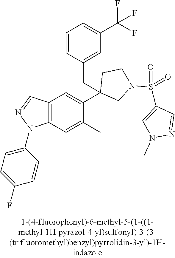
C12=C(C=C(C)C(C3(CC4=CC(C(F)(F)F)=CC=C4)CN(S(C4=CN(C)N=C4)(=O)=O)CC3)=C1)N(C1=CC=C(F)C=C1)N=C2
